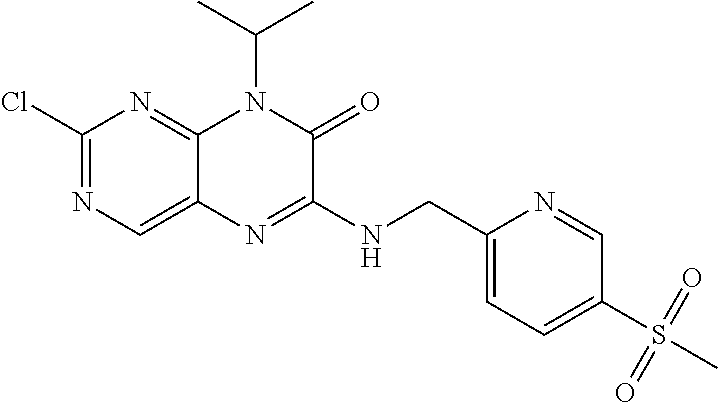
C1(Cl)=NC=C2C(=N1)N(C(C)C)C(=O)C(NCC1=CC=C(S(C)(=O)=O)C=N1)=N2
